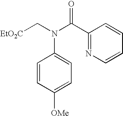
[EtO2C]CN(C(=O)C1=NC=CC=C1)C1=CC=C([OMe])C=C1
